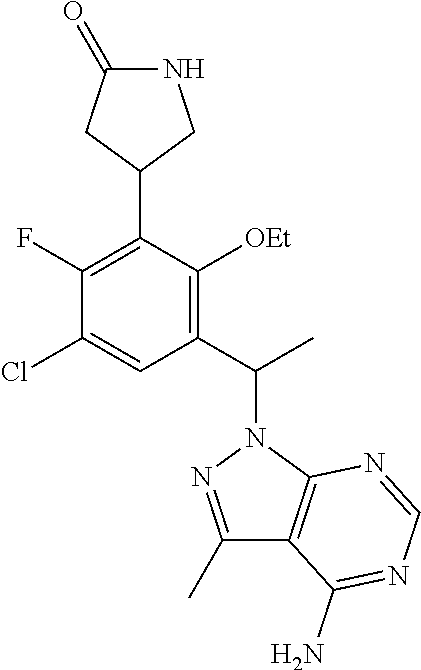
C1(Cl)=CC(C(N2N=C(C)C3=C2N=CN=C3N)C)=C([OEt])C(C2CNC(=O)C2)=C1F
